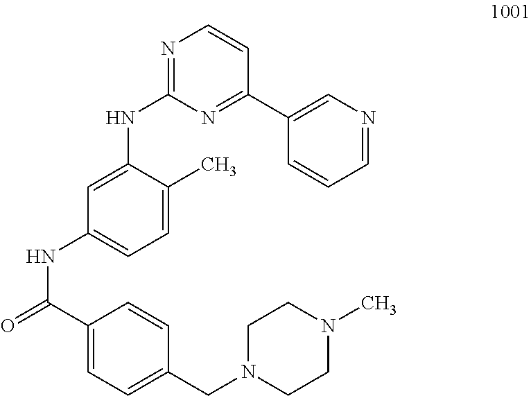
N1=C(NC2=CC(NC(=O)C3=CC=C(CN4CCN(C)CC4)C=C3)=CC=C2C)N=C(C2=CN=CC=C2)C=C1
